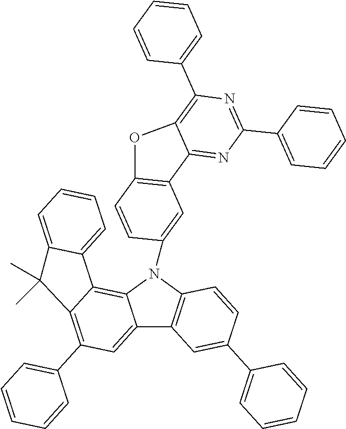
C12=CC(C3=CC=CC=C3)=C3C(=C1N(C1=CC4=C(C=C1)OC1=C(C5=CC=CC=C5)N=C(C5=CC=CC=C5)N=C41)C1=C2C=C(C2=CC=CC=C2)C=C1)C1=CC=CC=C1C3(C)C
